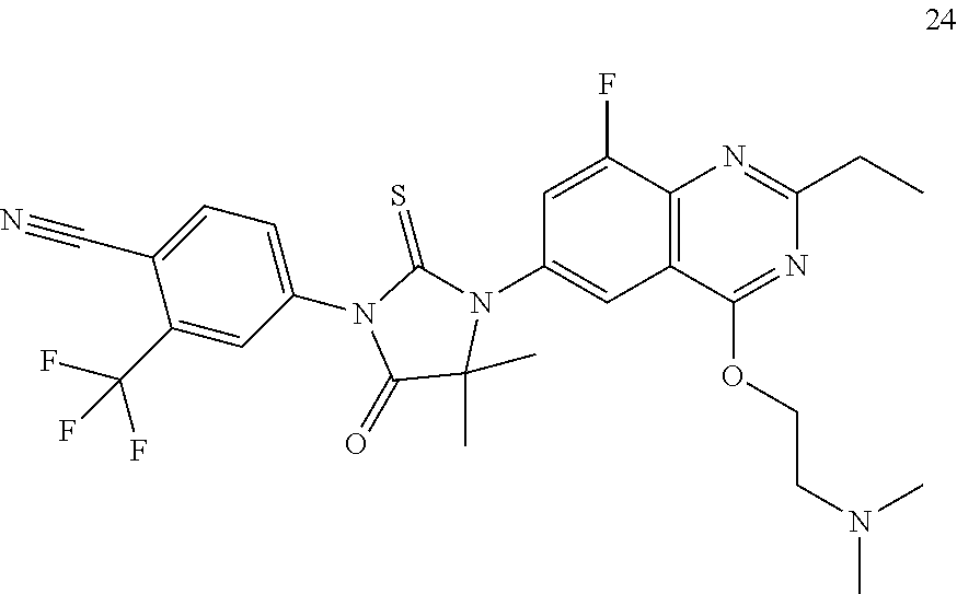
C12=C(C(OCCN(C)C)=NC(CC)=N1)C=C(N1C(=S)N(C3=CC=C(C#N)C(C(F)(F)F)=C3)C(=O)C1(C)C)C=C2F
